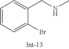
C1=CC=C(Br)C(CNC)=C1
